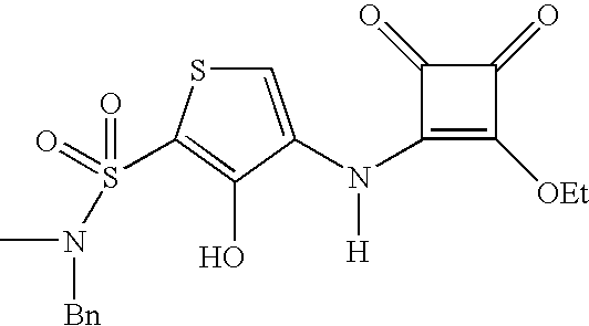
C1(N([H])C2=CSC(S(N(C)[Bn])(=O)=O)=C2O)=C([OEt])C(=O)C1=O
